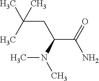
CC(C)(CC(C(=O)N)N(C)C)C
